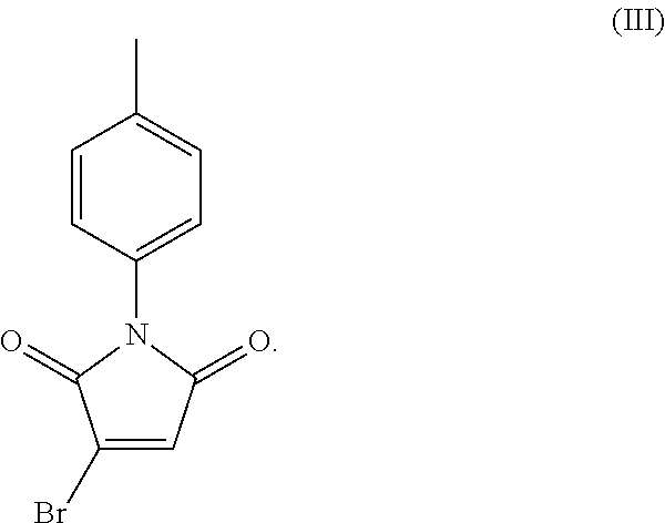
C1=CC(N2C(=O)C(Br)=CC2=O)=CC=C1C
